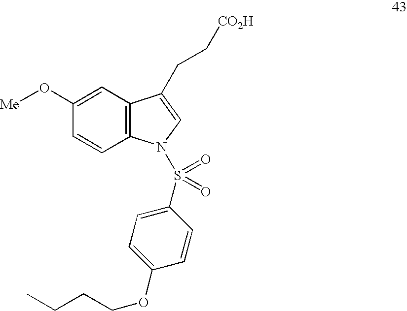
C1(O[Me])=CC2=C(C=C1)N(S(=O)(=O)C1=CC=C(OCCCC)C=C1)C=C2CC[CO2H]
